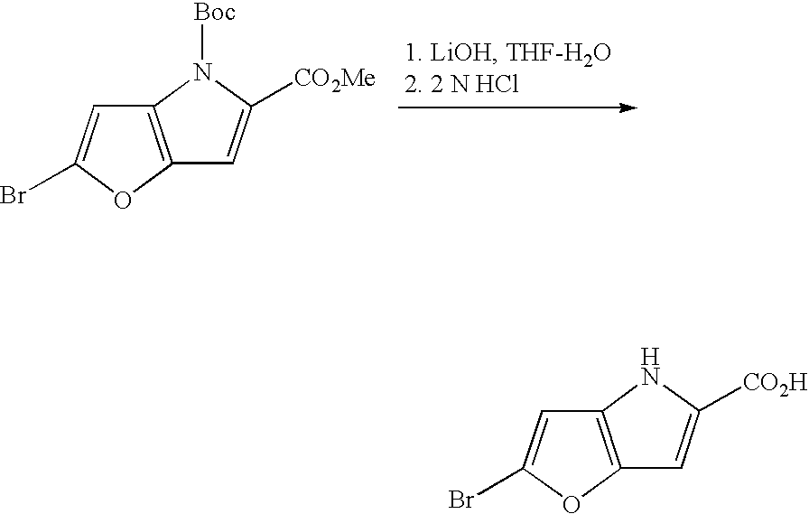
C12=C(OC(Br)=C1)C=C([CO2Me])N2[Boc].C12=C(OC(Br)=C1)C=C([CO2H])N2
